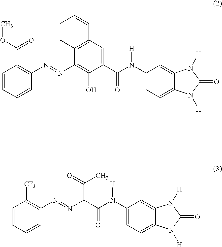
C1=CC=CC(N=NC2=C(O)C(C(N([H])C3=CC=C4C(=C3)N([H])C(=O)N4[H])=O)=CC3=C2C=CC=C3)=C1C(OC)=O.C1=CC=CC(N=NC(C(N([H])C2=CC=C3C(=C2)N([H])C(=O)N3[H])=O)C(C)=O)=C1[CF3]
